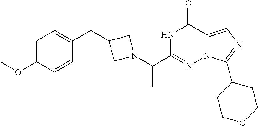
C1=C(OC)C=CC(CC2CN(C(C3=NN4C(=CN=C4C4CCOCC4)C(=O)N3)C)C2)=C1
